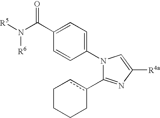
N1(C2=CC=C(C(N([R5])[R6])=O)C=C2)C(c2cCCCC2)=NC([R4a])=C1
